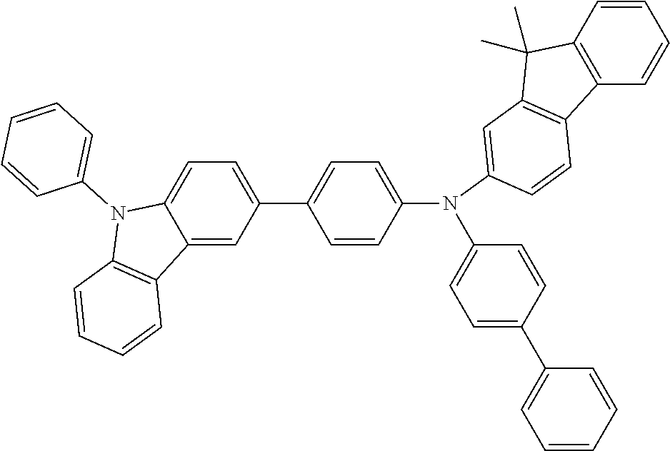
C1(C2=CC=C(N(C3=CC=C(C4=CC=CC=C4)C=C3)C3=CC4=C(C5=C(C=CC=C5)C4(C)C)C=C3)C=C2)=CC=C2C(=C1)C1=C(N2C2=CC=CC=C2)C=CC=C1
